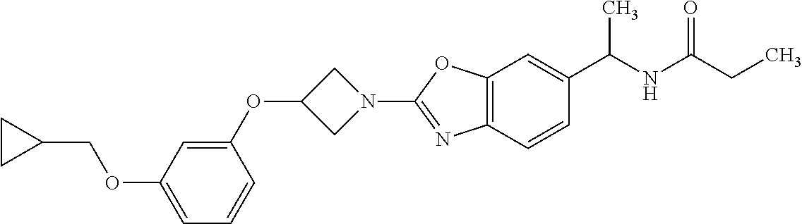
O(C1=CC=CC(OC2CN(C3=NC4=C(O3)C=C(C(NC(CC)=O)C)C=C4)C2)=C1)CC1CC1
